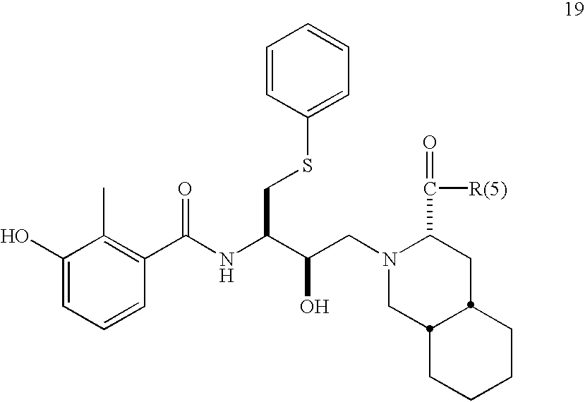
C(C(CN1CC2C(CC1C(=O)[R(5)])CCCC2)O)(NC(C1=C(C)C(O)=CC=C1)=O)CSC1=CC=CC=C1
